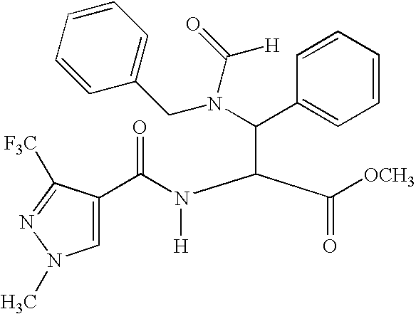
N(C(C1=CC=CC=C1)C(N([H])C(=O)C1=CN(C)N=C1[F3C])C([OCH3])=O)(C([H])=O)CC1=CC=CC=C1
